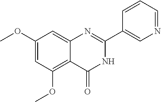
C1(OC)=CC(OC)=C2C(=C1)N=C(C1=CN=CC=C1)NC2=O
